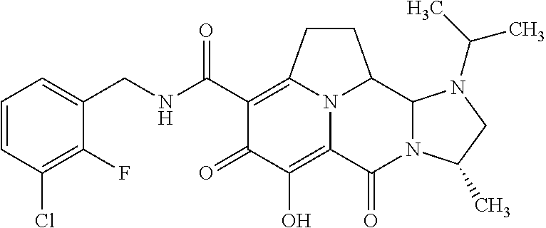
C1(CNC(C2=C3CCC4C5N(C(=O)C(=C(O)C2=O)N34)C(C)CN5C(C)C)=O)=CC=CC(Cl)=C1F
